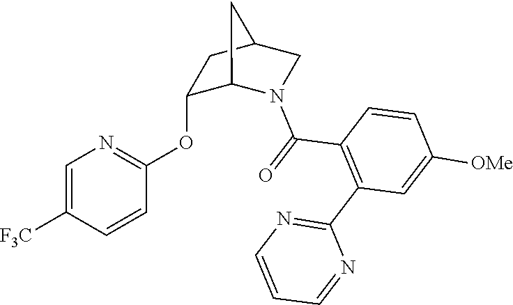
C1=C([F3C])C=CC(OC2C3N(C(=O)C4=C(C5=NC=CC=N5)C=C([OMe])C=C4)CC(C2)C3)=N1
